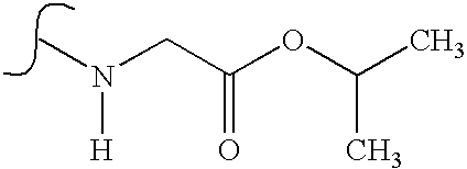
N(C)(CC(OC(C)C)=O)[H]
